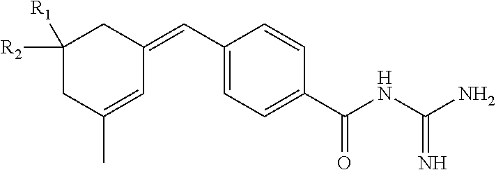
C1(C=C2CC([R2])([R1])CC(C)=C2)=CC=C(C(NC(N)=N)=O)C=C1
